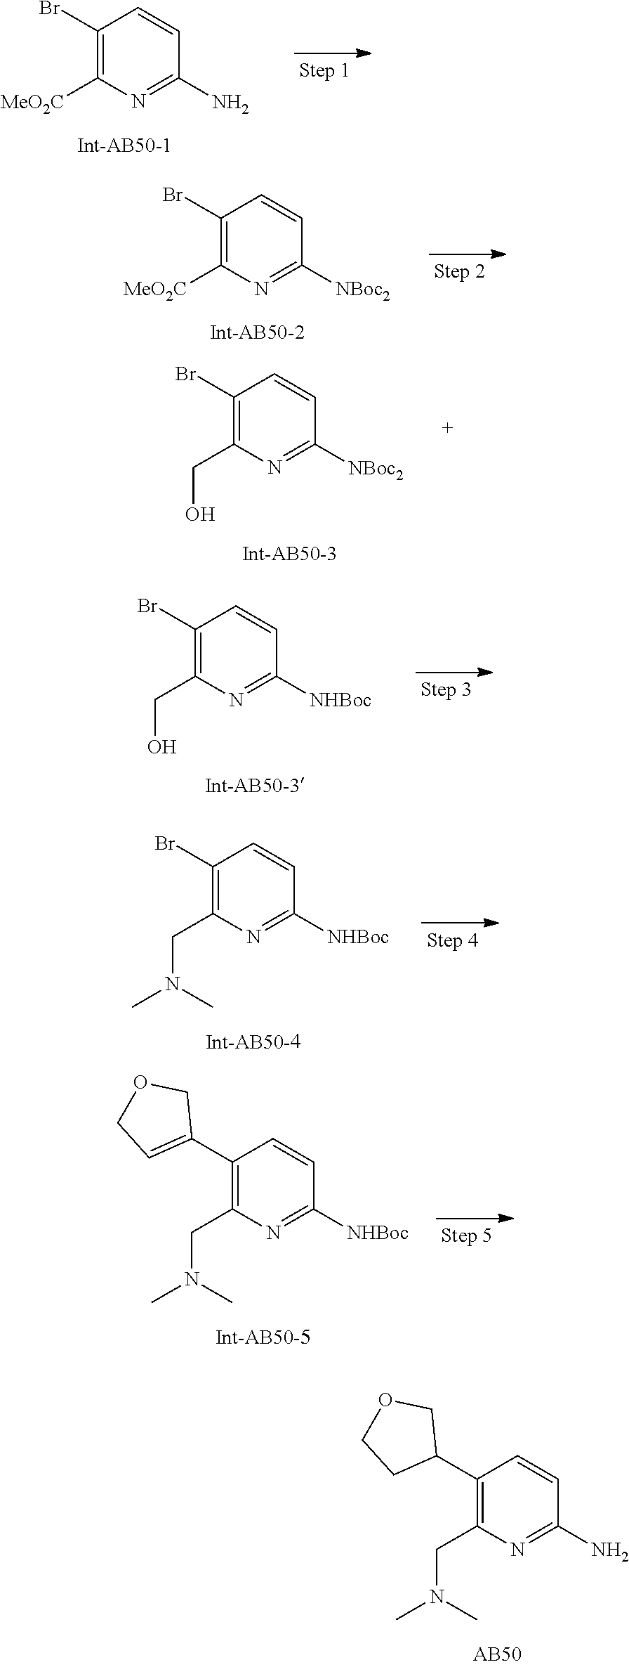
C1(Br)=C([MeO2C])N=C(N)C=C1.C1(Br)=C([MeO2C])N=C([NBoc2])C=C1.C1(Br)=C(CO)N=C([NBoc2])C=C1.C1(Br)=C(CN(C)C)N=C([NHBoc])C=C1.C1(Br)=C(CO)N=C([NHBoc])C=C1.C1(C2=CCOC2)=C(CN(C)C)N=C([NHBoc])C=C1.C1(C2COCC2)=C(CN(C)C)N=C(N)C=C1
